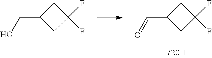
OCC1CC(F)(F)C1.O=CC1CC(F)(F)C1
